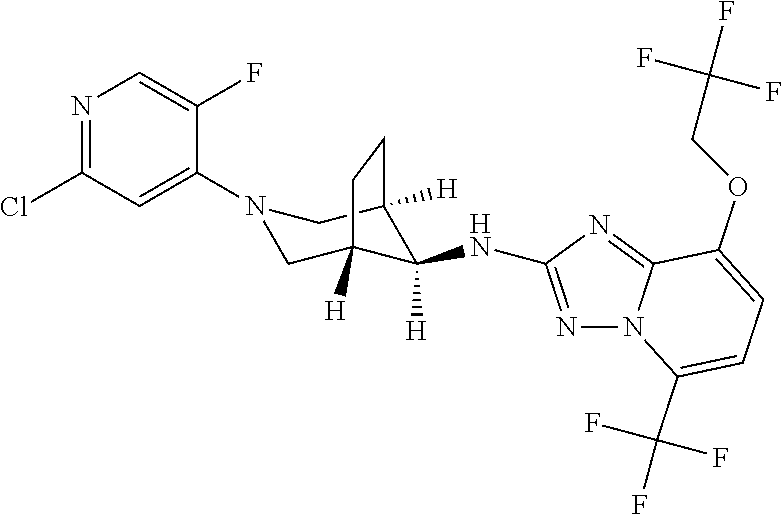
N1=C(Cl)C=C(N2CC3([H])C(NC4=NN5C(=N4)C(OCC(F)(F)F)=CC=C5C(F)(F)F)([H])C([H])(C2)CC3)C(F)=C1
